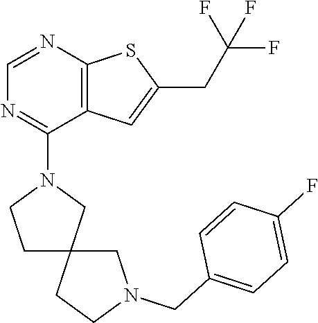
C1=NC2=C(C(N3CCC4(C3)CCN(CC3=CC=C(F)C=C3)C4)=N1)C=C(CC(F)(F)F)S2
